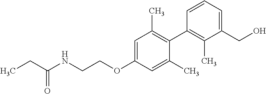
C1=C(OCCNC(CC)=O)C=C(C)C(C2=C(C)C(CO)=CC=C2)=C1C
